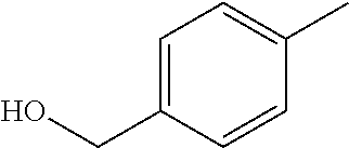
C1=C(CO)C=CC(C)=C1
